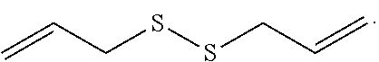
S(SCC=C)CC=C
